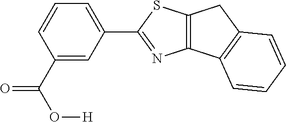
C12=C(SC(C3=CC=CC(C(O[H])=O)=C3)=N1)CC1=C2C=CC=C1
